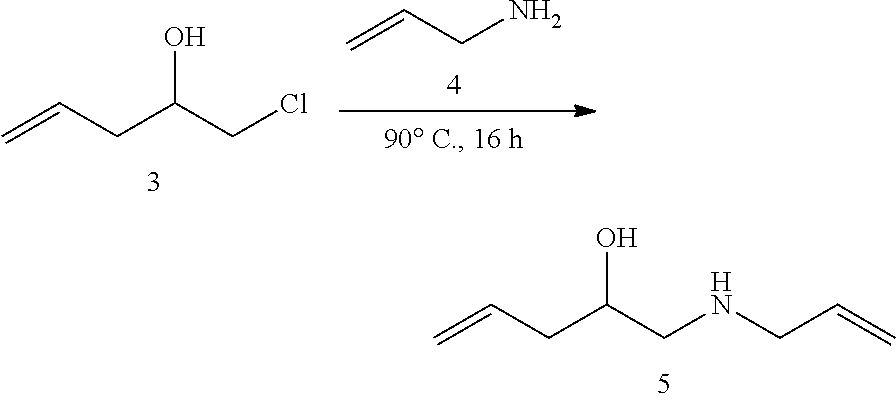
C(C(CCl)O)C=C.C=CCN.C(C(CNCC=C)O)C=C
